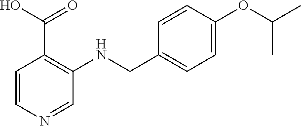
C1(CNC2=C(C(O)=O)C=CN=C2)=CC=C(OC(C)C)C=C1
